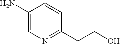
C1(N)=CN=C(CCO)C=C1
